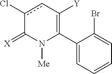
C1(C2=C([Y])cc(Cl)C(=[X])N2[Me])=CC=CC=C1Br
